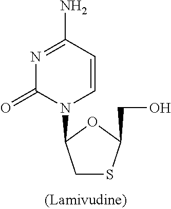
C1SC(CO)OC1N1C=CC(N)=NC1=O
